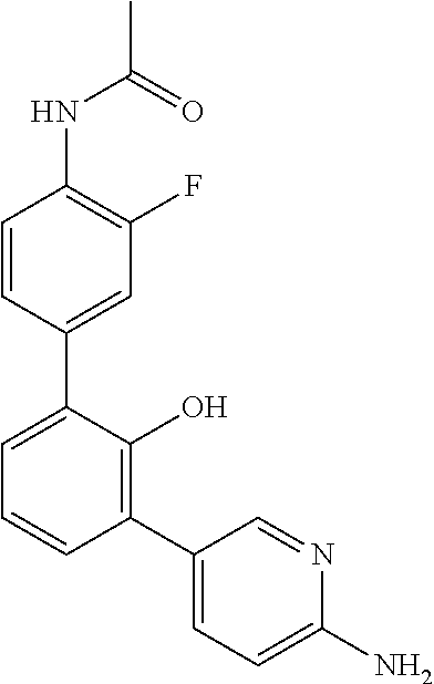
C1=CC(C2=CC=CC(C3=CC=C(N)N=C3)=C2O)=CC(F)=C1NC(C)=O
